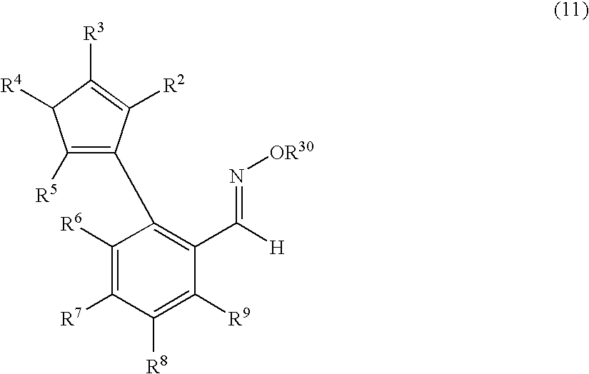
C1([R5])=C(C2=C(C([H])=N[OR30])C([R9])=C([R8])C([R7])=C2[R6])C([R2])=C([R3])C1[R4]
